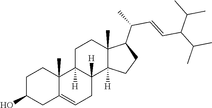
C1C2=CCC3([H])C([H])(C2(C)CCC1O)CCC1(C)C(C(C=CC(C(C)C)C(C)C)C)CCC13[H]
